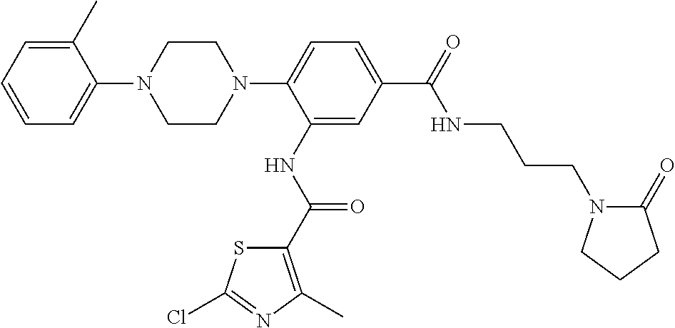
C1CN(C2=CC=C(C(=O)NCCCN3C(=O)CCC3)C=C2NC(C2=C(C)N=C(Cl)S2)=O)CCN1C1=CC=CC=C1C
